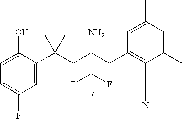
C1=C(C(CC(CC2=C(C#N)C(C)=CC(C)=C2)(N)C(F)(F)F)(C)C)C(O)=CC=C1F
